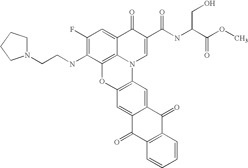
C1(F)=C(NCCN2CCCC2)C2=C3C(=C1)C(=O)C(C(NC(C(OC)=O)CO)=O)=CN3C1=C(O2)C=C2C(=C1)C(=O)C1=C(C2=O)C=CC=C1
